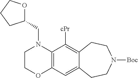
C12=C(N(CC3OCCC3)CCO1)C([cPr])=C1C(=C2)CCN([Boc])CC1
